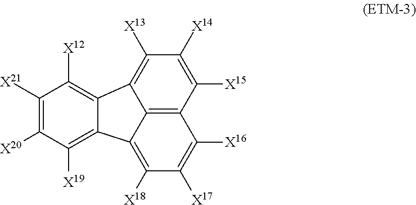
C12=C([X13])C([X14])=C([X15])C3=C1C(=C([X18])C([X17])=C3[X16])C1=C([X19])C([X20])=C([X21])C([X12])=C21
